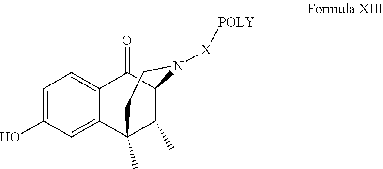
C1(O)=CC=C2C(=C1)C1(C)C(C)C(C2=O)N([X][POLY])CC1
